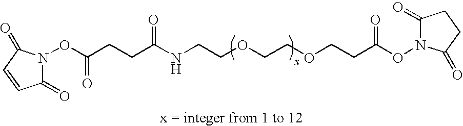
C1(=O)N(OC(CCC(NCCOCCOCCC(ON2C(=O)CCC2=O)=O)=O)=O)C(=O)C=C1
